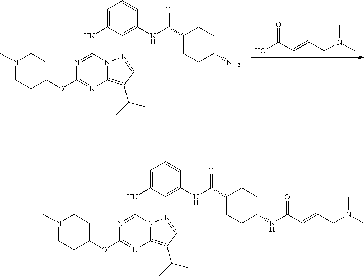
N(CC=CC(O)=O)(C)C.N1=C(NC2=CC=CC(NC(C3CCC(N)CC3)=O)=C2)N2C(=C(C(C)C)C=N2)N=C1OC1CCN(C)CC1.N1=C(NC2=CC=CC(NC(C3CCC(NC(C=CCN(C)C)=O)CC3)=O)=C2)N2C(=C(C(C)C)C=N2)N=C1OC1CCN(C)CC1
